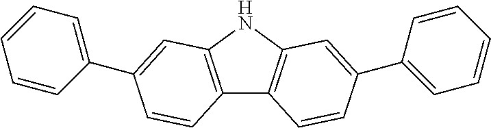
C12=C(NC3=C1C=CC(C1=CC=CC=C1)=C3)C=C(C1=CC=CC=C1)C=C2
